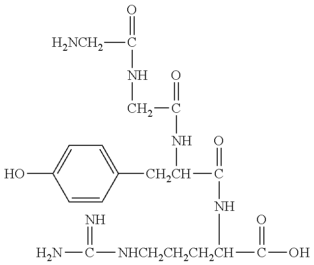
NC(=N)[NHCH2CH2CH2CH](C(=O)O)NC(=O)[CH2CH](C1=CC=C(O)C=C1)NC(=O)CNC(=O)[H2NCH2]
